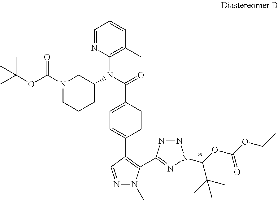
C1=NC(N(C(C2=CC=C(C3=C(C4=NN(C(OC(OCC)=O)C(C)(C)C)N=N4)N(C)N=C3)C=C2)=O)C2CN(C(OC(C)(C)C)=O)CCC2)=C(C)C=C1
